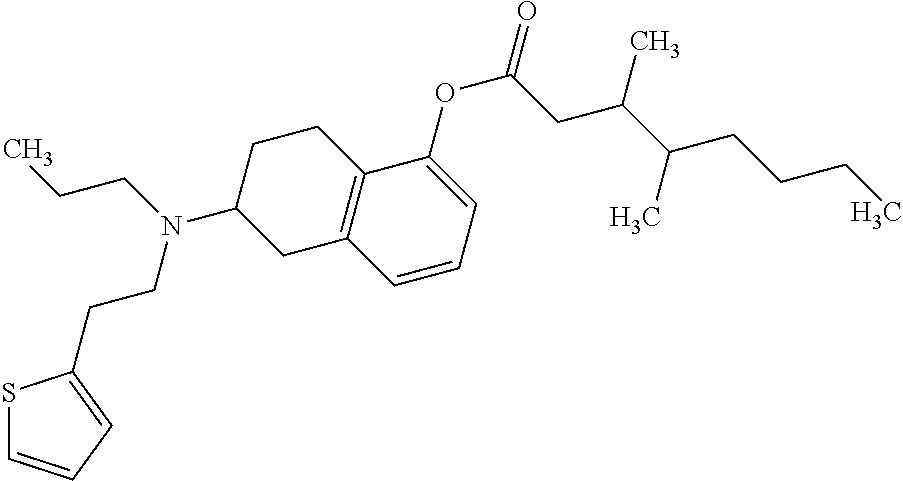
C1C2=C(CC(N(CCC)CCC3=CC=CS3)C1)C=CC=C2OC(CC(C(CCCC)C)C)=O
